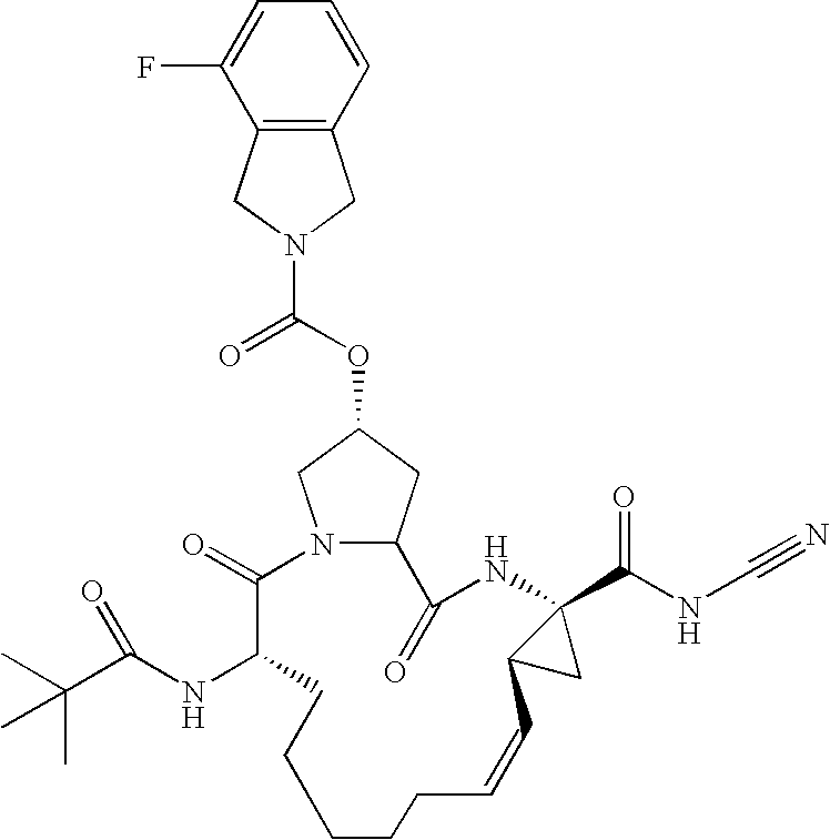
N12C(CC(OC(=O)N3CC4=C(C3)C(F)=CC=C4)C1)C(=O)NC1(C(NC#N)=O)C(C1)C=CCCCCCC(NC(C(C)(C)C)=O)C2=O
